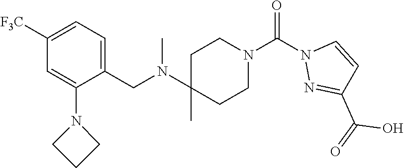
C1([F3C])=CC=C(CN(C2(C)CCN(C(N3N=C(C(=O)O)C=C3)=O)CC2)C)C(N2CCC2)=C1
